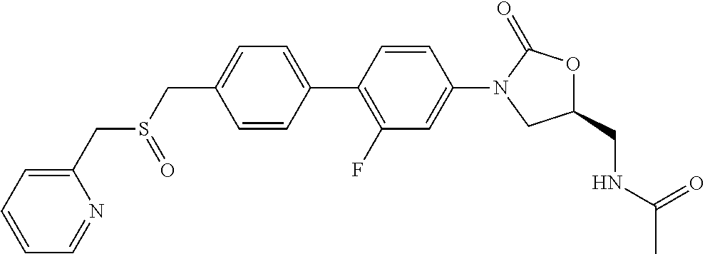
C1=C(C2=C(F)C=C(N3CC(CNC(C)=O)OC3=O)C=C2)C=CC(CS(CC2=CC=CC=N2)=O)=C1
